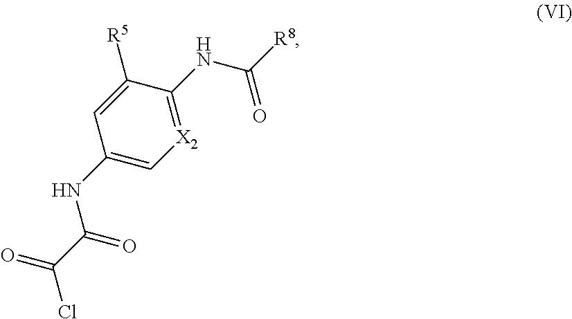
C1(NC(C(=O)Cl)=O)=C[X2]=C(NC([R8])=O)C([R5])=C1
